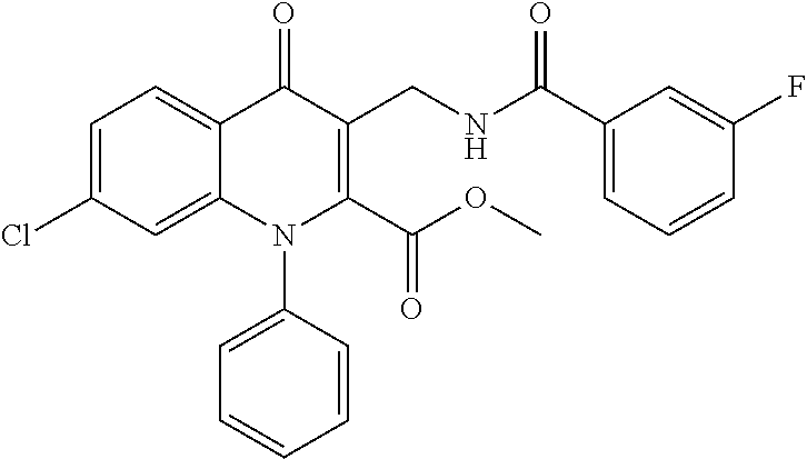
C1=C(Cl)C=C2C(=C1)C(=O)C(CNC(C1=CC=CC(F)=C1)=O)=C(C(OC)=O)N2C1=CC=CC=C1
